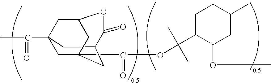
C12CC3(C(=O)C)CC(C(=O)OC(C4C(OC)CC(C)CC4)(C)C)(C1)CC(C3)OC2=O
